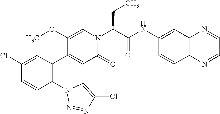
C1(Cl)=CC(C2=CC(=O)N(C(C(NC3=CC4=C(C=C3)N=CC=N4)=O)CC)C=C2OC)=C(N2N=NC(Cl)=C2)C=C1
